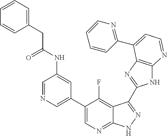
C1=NC=C(C2=CN=C3C(=C2F)C(C2=NC4=C(N2)N=CC=C4C2=NC=CC=C2)=NN3)C=C1NC(CC1=CC=CC=C1)=O
